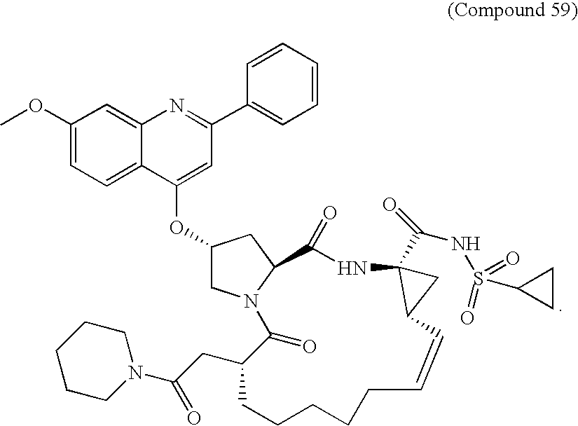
C1(OC)=CC=C2C(=C1)N=C(C1=CC=CC=C1)C=C2OC1CN2C(C1)C(=O)NC1(C(NS(=O)(C3CC3)=O)=O)C(C1)C=CCCCCCC(CC(N1CCCCC1)=O)C2=O
